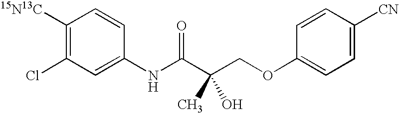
C1=CC(NC(C(COC2=CC=C([CN])C=C2)(C)O)=O)=CC(Cl)=C1[15N13C]
